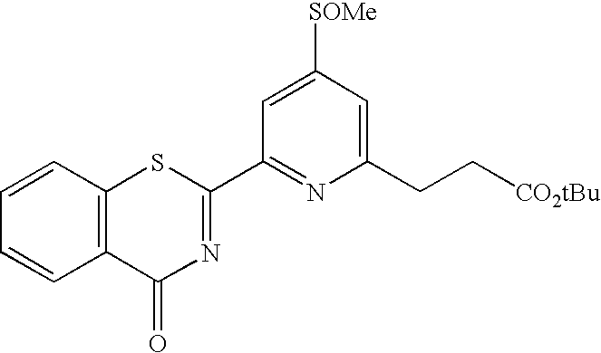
[SOMe]C1=CC(C2=NC(=O)C3=C(S2)C=CC=C3)=NC(CC[CO2tBu])=C1
